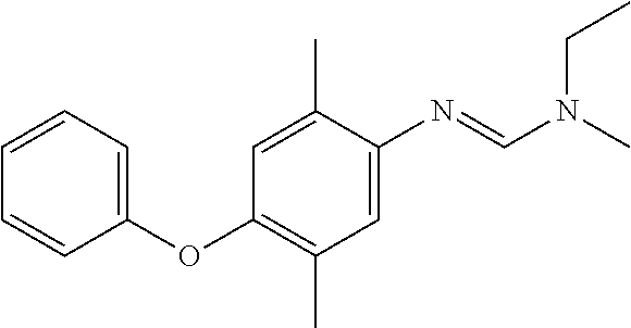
C1=CC=C(OC2=C(C)C=C(N=CN(C)CC)C(C)=C2)C=C1
